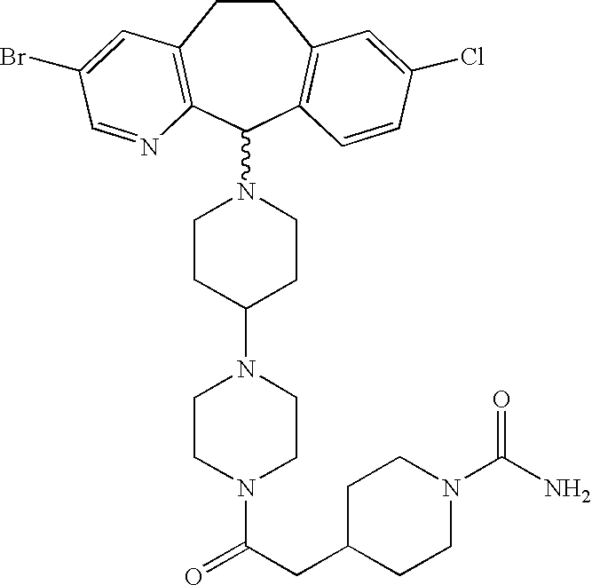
C1CC(N2CCN(C(CC3CCN(C(N)=O)CC3)=O)CC2)CCN1C1C2=C(CCC3=C1C=CC(Cl)=C3)C=C(Br)C=N2
